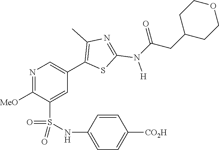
N1=C([MeO])C(S(NC2=CC=C([CO2H])C=C2)(=O)=O)=CC(C2=C(C)N=C(N([H])C(CC3CCOCC3)=O)S2)=C1
